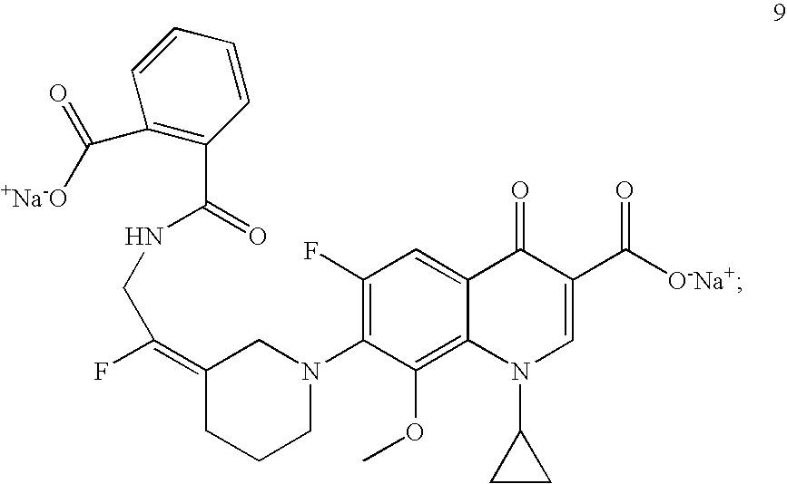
N(CC(F)=C1CCCN(C2=C(F)C=C3C(=C2OC)N(C2CC2)C=C(C([O-Na+])=O)C3=O)C1)C(C1=C(C(=O)[+Na-O])C=CC=C1)=O
